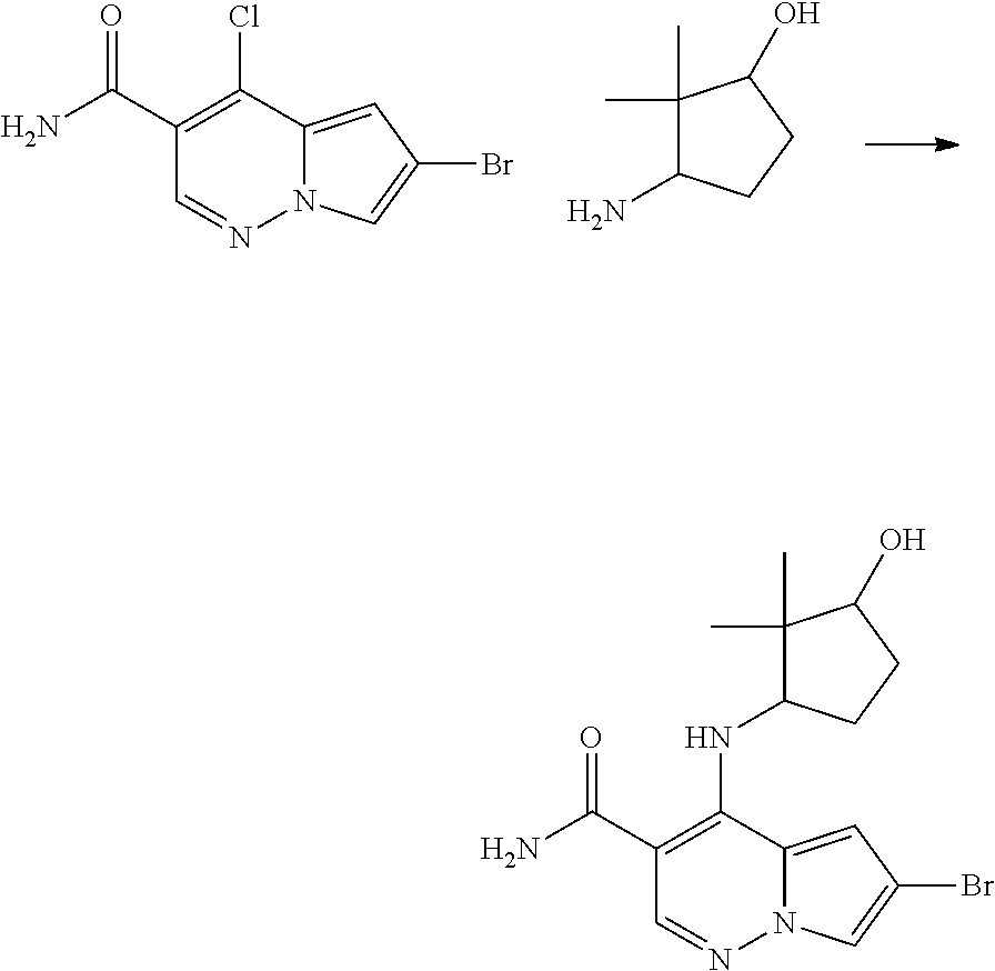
C1(C(N)=O)=C(Cl)C2=CC(Br)=CN2N=C1.C1(C)(C)C(N)CCC1O.C1(C(N)=O)=C(NC2C(C)(C)C(O)CC2)C2=CC(Br)=CN2N=C1
